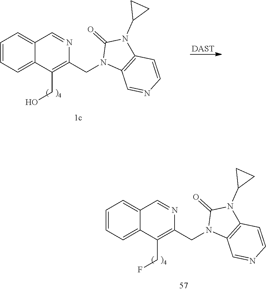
C1=CC=C2C(=C1)C=NC(CN1C3=C(N(C4CC4)C1=O)C=CN=C3)=C2CO.[DAST].C1=CC=C2C(=C1)C=NC(CN1C3=C(N(C4CC4)C1=O)C=CN=C3)=C2CF
